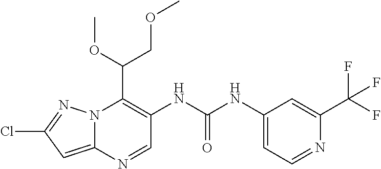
N12C(=CC(Cl)=N1)N=CC(NC(NC1=CC=NC(C(F)(F)F)=C1)=O)=C2C(OC)COC
